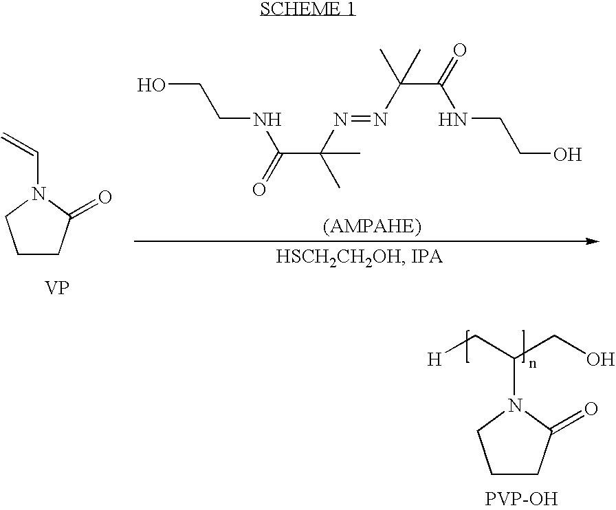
C1CC(=O)N(C(CO)C[H])C1.[PVP-OH].C1CC(=O)N(C=C)C1.[VP].OCCNC(C(C)(N=NC(C)(C(NCCO)=O)C)C)=O
